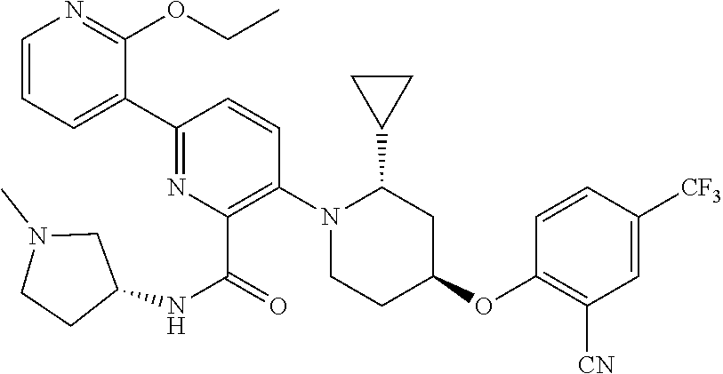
C1(C2=CC=CN=C2OCC)=NC(C(=O)NC2CN(C)CC2)=C(N2CCC(OC3=C([CN])C=C([CF3])C=C3)CC2C2CC2)C=C1
